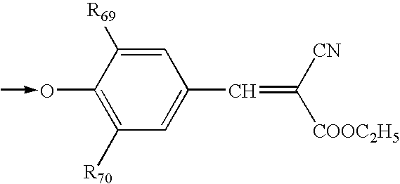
C1([R70])=C(O-C)C([R69])=CC(C=C([CN])[COOC2H5])=C1
